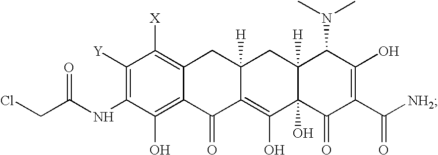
C1([Y])=C(NC(CCl)=O)C(O)=C2C(=C1[X])CC1([H])C(=C(O)C3(O)C([H])(C1)C(N(C)C)C(O)=C(C([NH2])=O)C3=O)C2=O
